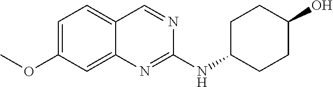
C1=C(OC)C=C2C(=C1)C=NC(NC1CCC(O)CC1)=N2
